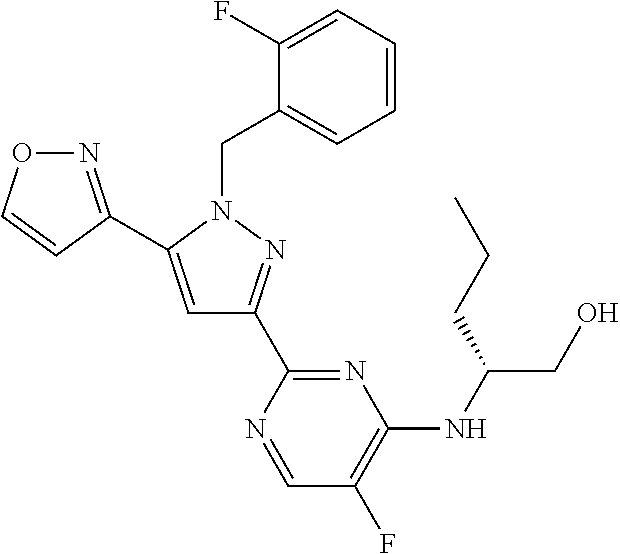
N1=C(C2=CC(C3=NC(NC(CO)CCC)=C(F)C=N3)=NN2CC2=CC=CC=C2F)C=CO1
